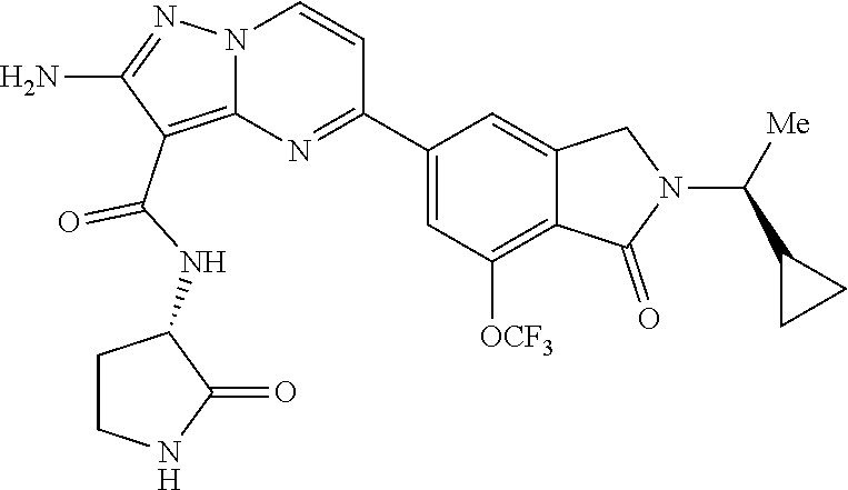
O=C(NC1CCNC1=O)C1=C2N(N=C1N)C=CC(C1=CC([OCF3])=C3C(=C1)CN(C(C1CC1)[Me])C3=O)=N2
